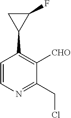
C1=CN=C(CCl)C([CHO])=C1C1C(F)C1
